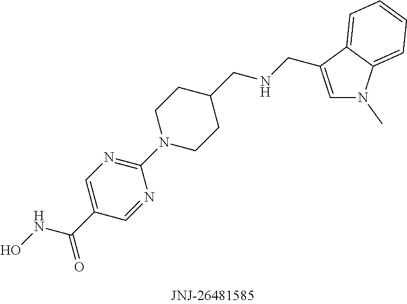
C1=C(C(=O)NO)C=NC(N2CCC(CNCC3=CN(C)C4=CC=CC=C34)CC2)=N1
